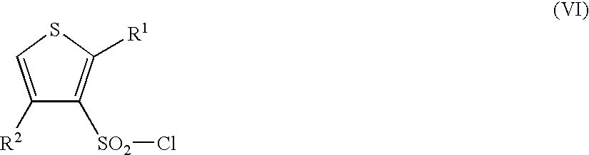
S1C=C([R2])C([SO2]Cl)=C1[R1]
